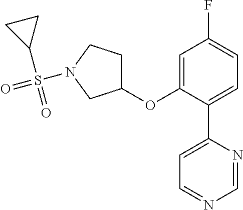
C1(OC2=CC(F)=CC=C2C2=CC=NC=N2)CCN(S(C2CC2)(=O)=O)C1
